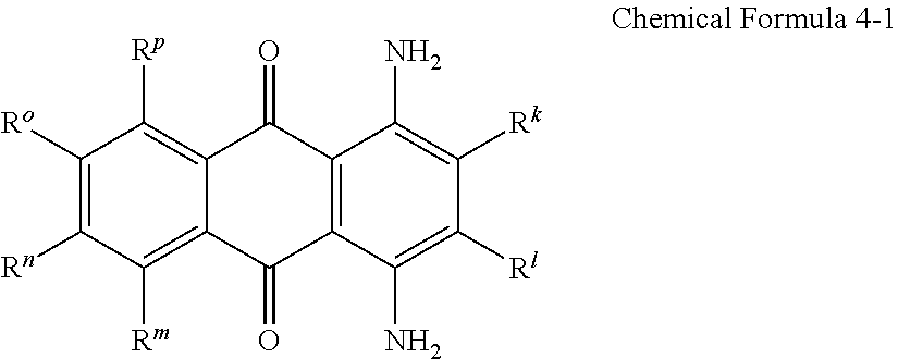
C1([Ro])=C([Rn])C([Rm])=C2C(=C1[Rp])C(=O)C1=C(C2=O)C(N)=C([Rl])C([Rk])=C1N
